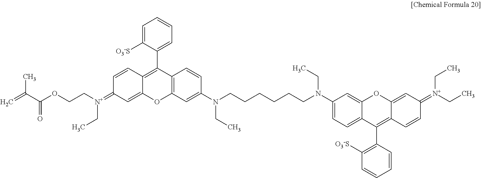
C1=C([O3-S])C(C2=C3C(=CC(=[N+](CCOC(=O)C(=C)C)CC)C=C3)OC3=C2C=CC(N(CCCCCCN(C2=CC=C4C(=C2)OC2=CC(=[N+](CC)CC)C=CC2=C4C2=C([O3-S])C=CC=C2)CC)CC)=C3)=CC=C1
